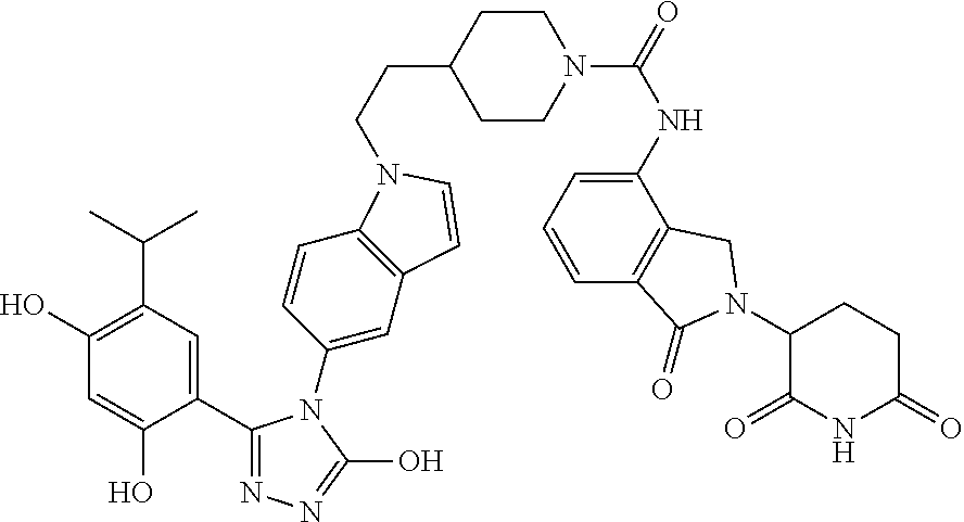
C1(C2=NN=C(O)N2C2=CC3=C(C=C2)N(CCC2CCN(C(=O)NC4=CC=CC5=C4CN(C4C(=O)NC(=O)CC4)C5=O)CC2)C=C3)=CC(C(C)C)=C(O)C=C1O
